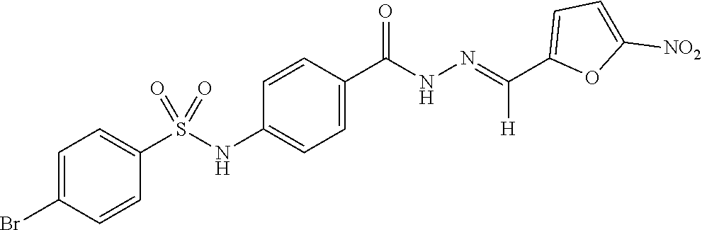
C1(C(=NNC(C2=CC=C(NS(C3=CC=C(Br)C=C3)(=O)=O)C=C2)=O)[H])=CC=C([NO2])O1
